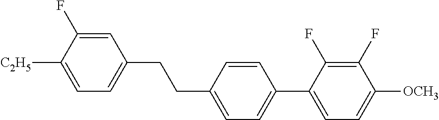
C1=C(F)C([C2H5])=CC=C1CCC1=CC=C(C2=CC=C([OCH3])C(F)=C2F)C=C1
